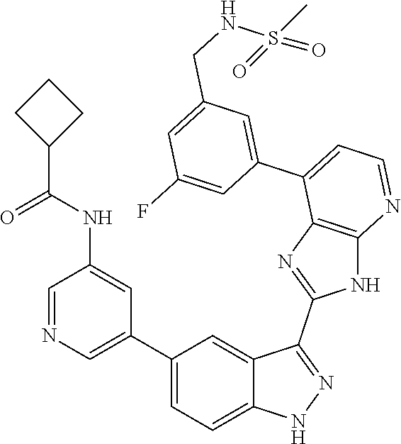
C1=NC=C(C2=CC=C3C(=C2)C(C2=NC4=C(N2)N=CC=C4C2=CC(CNS(=O)(C)=O)=CC(F)=C2)=NN3)C=C1NC(=O)C1CCC1
